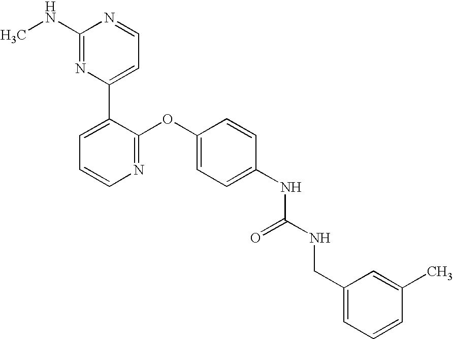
C1(NC)=NC(C2=CC=CN=C2OC2=CC=C(NC(NCC3=CC=CC(C)=C3)=O)C=C2)=CC=N1
